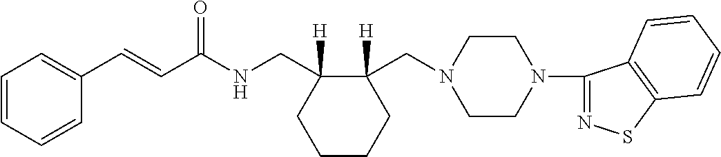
C1(C=CC(NCC2([H])CCCCC2(CN2CCN(C3=NSC4=C3C=CC=C4)CC2)[H])=O)=CC=CC=C1
